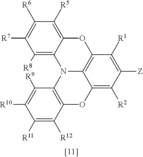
C1([R6])=C([R7])C([R8])=C2C(=C1[R5])OC1=C3N2C2=C(C([R12])=C([R11])C([R10])=C2[R9])OC3=C([R2])C([Z])=C1[R1]
